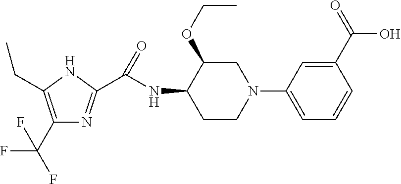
C1(C(F)(F)F)=C(CC)NC(C(NC2C(OCC)CN(C3=CC=CC(C(=O)O)=C3)CC2)=O)=N1
